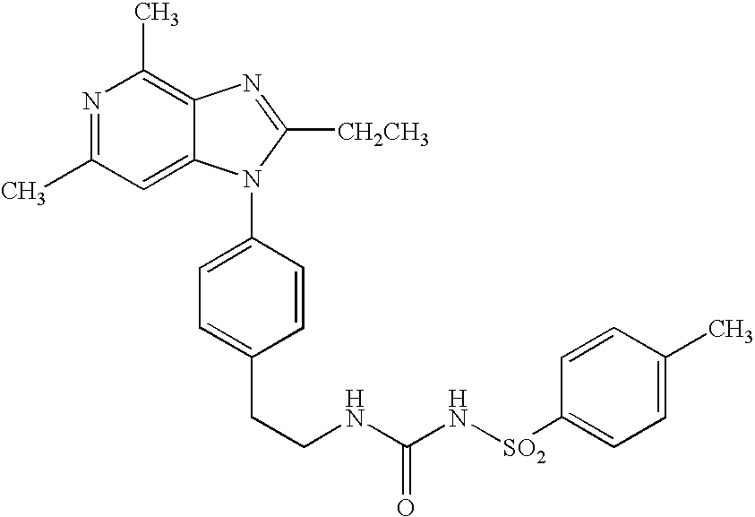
N1=C(C)C=C2C(=C1C)N=C([CH2CH3])N2C1=CC=C(CCNC(N[SO2]C2=CC=C(C)C=C2)=O)C=C1
